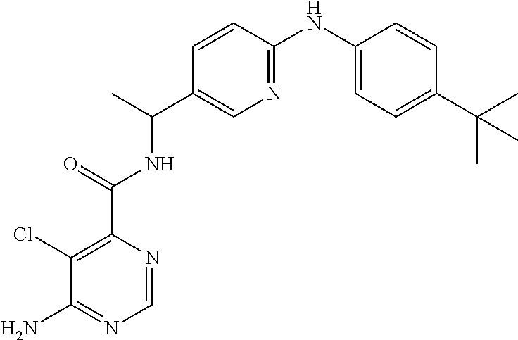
C1(Cl)=C(C(=O)NC(C2=CN=C(NC3=CC=C(C(C)(C)C)C=C3)C=C2)C)N=CN=C1N
